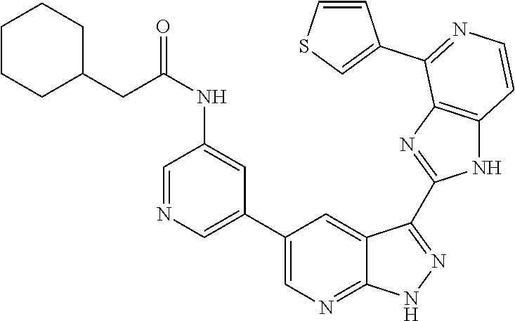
C1=NC=C(C2=CN=C3C(=C2)C(C2=NC4=C(N2)C=CN=C4C2=CSC=C2)=N[N H]3)C=C1NC(=O)CC1CCCCC1
